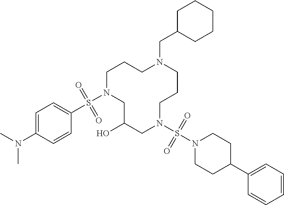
C1N(S(C2=CC=C(N(C)C)C=C2)(=O)=O)CC(O)CN(S(N2CCC(C3=CC=CC=C3)CC2)(=O)=O)CCCN(CC2CCCCC2)CC1
